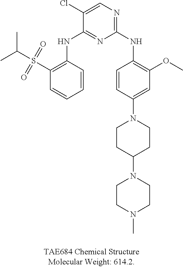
C1=CC(N2CCC(N3CCN(C)CC3)CC2)=CC(OC)=C1NC1=NC=C(Cl)C(NC2=C(S(C(C)C)(=O)=O)C=CC=C2)=N1
